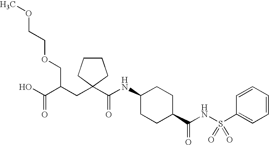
COCCOCC(CC1(C(NC2CCC(C(NS(C3=CC=CC=C3)(=O)=O)=O)CC2)=O)CCCC1)C(O)=O
